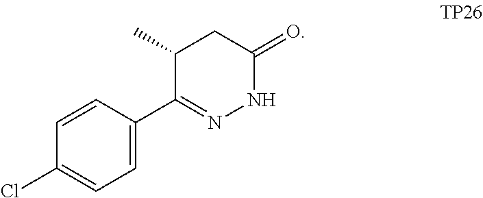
C1=CC(C2=NNC(=O)CC2C)=CC=C1Cl
